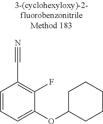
C1=CC=C(OC2CCCCC2)C(F)=C1C#N
